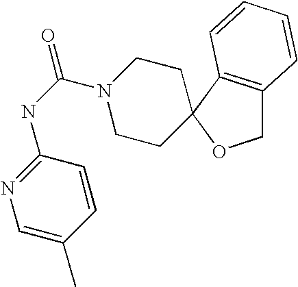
C1(NC(=O)N2CCC3(CC2)C2=C(CO3)C=CC=C2)=NC=C(C)C=C1
